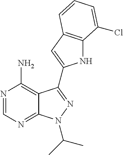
N1=CN=C2C(=C1N)C(C1=CC3=C(N1)C(Cl)=CC=C3)=NN2C(C)C
